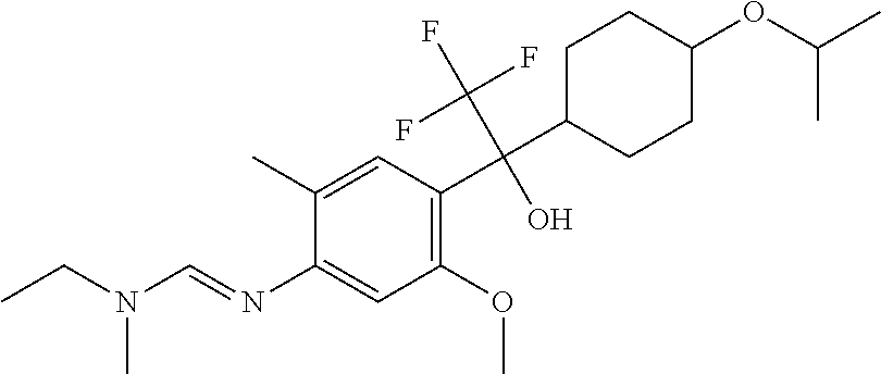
C1(N=CN(CC)C)=CC(OC)=C(C(C2CCC(OC(C)C)CC2)(C(F)(F)F)O)C=C1C
